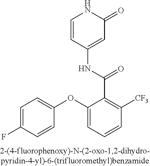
C1=CC(NC(C2=C([CF3])C=CC=C2OC2=CC=C(F)C=C2)=O)=CC(=O)N1
